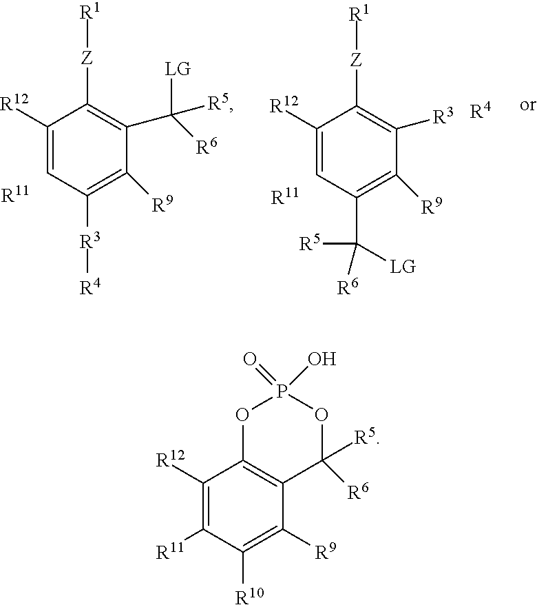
C1([R12])=CC(C([R5])([R6])[LG])=C([R9])C([R3])=C1[Z][R1].[R11].[R4].C1([R12])=CC([R3][R4])=C([R9])C(C([R5])([LG])[R6])=C1[Z][R1].[R11].C1([R12])=C([R11])C([R10])=C([R9])C2=C1OP(O)(=O)OC2([R5])[R6]
